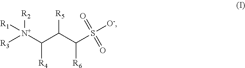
[R2][N+](C(C(C(S([O-])(=O)=O)[R6])[R5])[R4])([R3])[R1]
